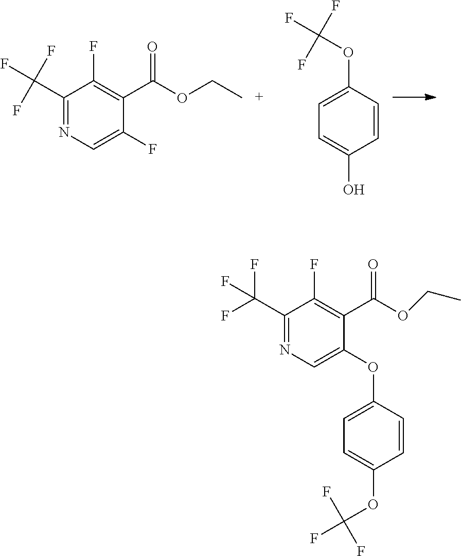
C1(C(F)(F)F)=NC=C(F)C(C(OCC)=O)=C1F.C1=C(OC(F)(F)F)C=CC(O)=C1.C1(C(F)(F)F)=NC=C(OC2=CC=C(OC(F)(F)F)C=C2)C(C(OCC)=O)=C1F
